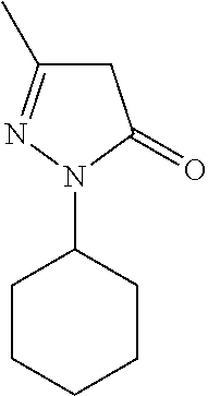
C1C(C)=NN(C2CCCCC2)C1=O
